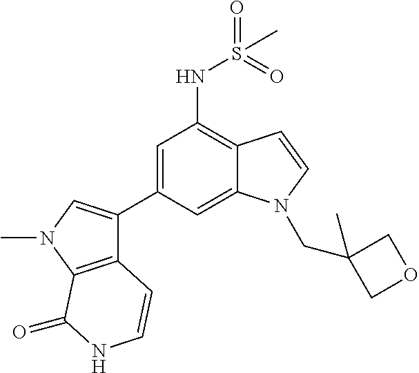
C12=C(N(C)C=C1C1=CC(NS(=O)(=O)C)=C3C(=C1)N(CC1(C)COC1)C=C3)C(=O)NC=C2
